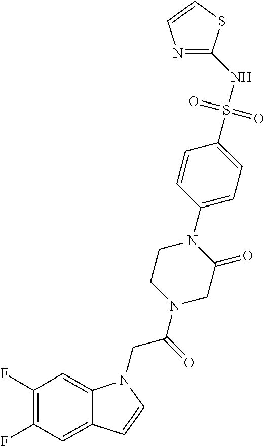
C1(F)=C(F)C=C2C(=C1)N(CC(N1CC(=O)N(C3=CC=C(S(NC4=NC=CS4)(=O)=O)C=C3)CC1)=O)C=C2
